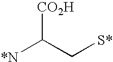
[CO2H]C(C[S*])[*N]
